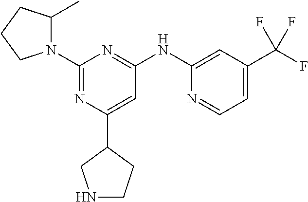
C1(C2CNCC2)=CC(NC2=CC(C(F)(F)F)=CC=N2)=NC(N2C(C)CCC2)=N1
